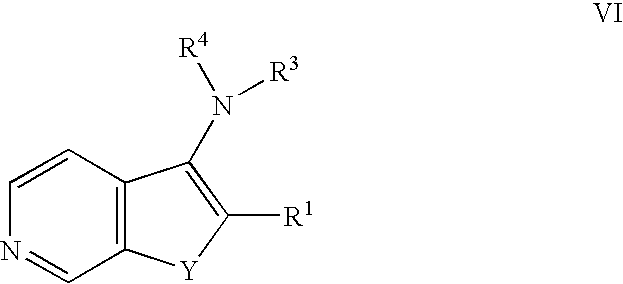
C1=CC2=C(C=N1)[Y]C([R1])=C2N([R4])[R3]
